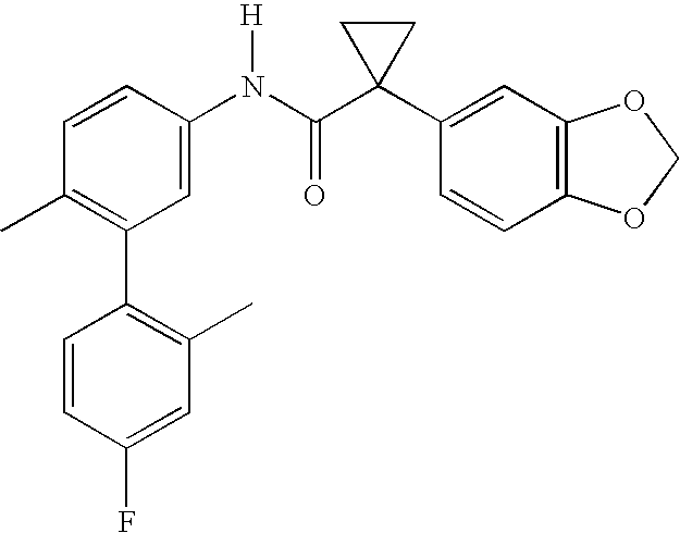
C1(N(C(C2(C3=CC4=C(C=C3)OCO4)CC2)=O)[H])=CC(C2=C(C)C=C(F)C=C2)=C(C)C=C1
